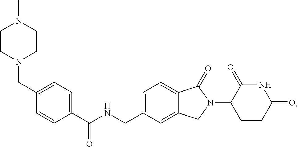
C(NCC1=CC=C2C(=C1)CN(C1CCC(=O)NC1=O)C2=O)(C1=CC=C(CN2CCN(C)CC2)C=C1)=O
